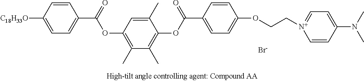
C1(C)=CC(OC(=O)C2=CC=C([C18H33O])C=C2)=C(C)C(C)=C1OC(=O)C1=CC=C(OCC[N+]2=CC=C(N(C)C)C=C2)C=C1.[Br-]
